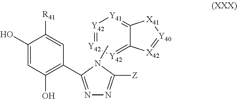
C1(O)=CC(O)=C(C2=NN=C([Z])N2C)C=C1[R41].[Y42]1=[Y42][Y42]=C2C(=[Y41]1)[X41][Y40]=[X42]2
